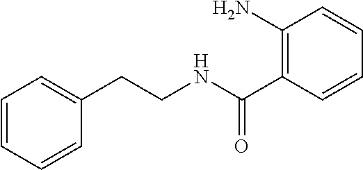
C1=CC=CC(CCNC(C2=C(N)C=CC=C2)=O)=C1
